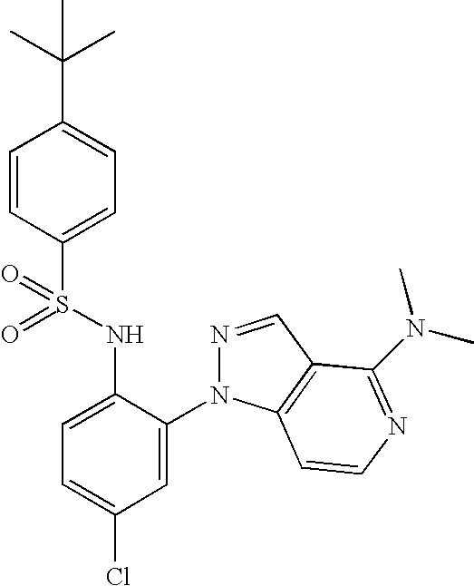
C1=CC(S(NC2=CC=C(Cl)C=C2N2N=CC3=C2C=CN=C3N(C)C)(=O)=O)=CC=C1C(C)(C)C
